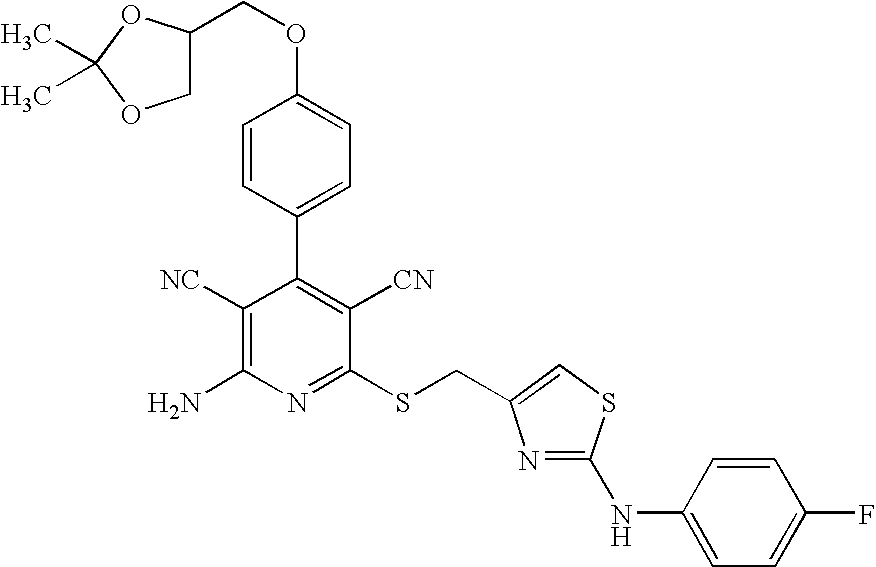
C1=CC(C2=C([CN])C(SCC3=CSC(NC4=CC=C(F)C=C4)=N3)=NC(N)=C2[NC])=CC=C1OCC1COC(C)(C)O1
